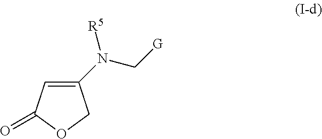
C1=C(N(C[G])[R5])COC1=O
